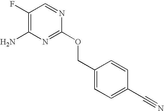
C1(F)=C(N)N=C(OCC2=CC=C(C#N)C=C2)N=C1
